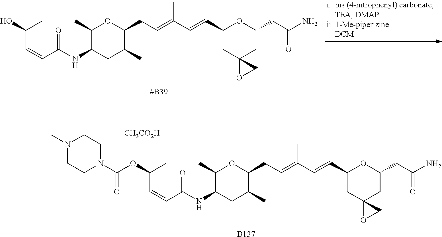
C1(C)C(NC(C=CC(O)C)=O)CC(C)C(CC=C(C=CC2CC3(CC(CC(N)=O)O2)OC3)C)O1.C1(C)C(NC(C=CC(OC(N2CCN(C)CC2)=O)C)=O)CC(C)C(CC=C(C=CC2CC3(CC(CC(N)=O)O2)OC3)C)O1.[CH3CO2H].[B137]
